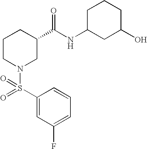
C1=CC(S(=O)(N2CC(C(NC3CC(O)CCC3)=O)CCC2)=O)=CC(F)=C1
